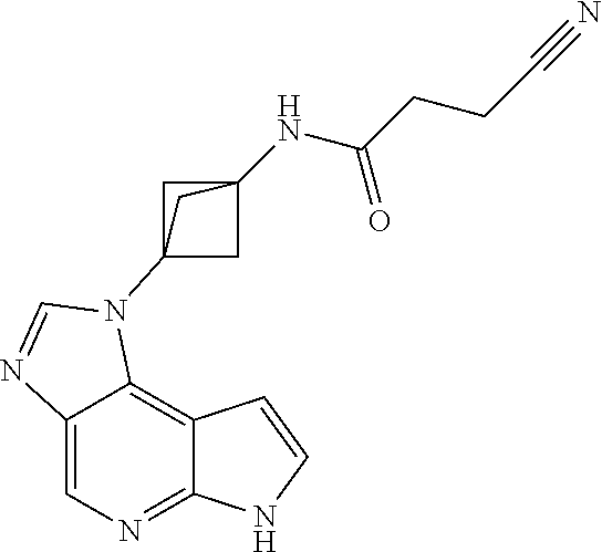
C1=C2C(=C3C(=N1)NC=C3)N(C13CC(NC(CCC#N)=O)(C1)C3)C=N2
